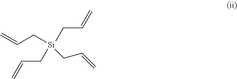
[Si](CC=C)(CC=C)(CC=C)CC=C
